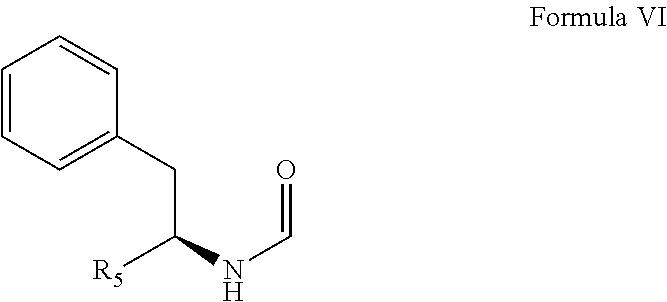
C1=CC=C(CC(NC=O)[R5])C=C1
